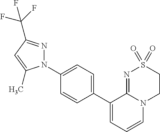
C1(C2=CC=CN3C2=NS(=O)(=O)CC3)=CC=C(N2N=C(C(F)(F)F)C=C2C)C=C1
